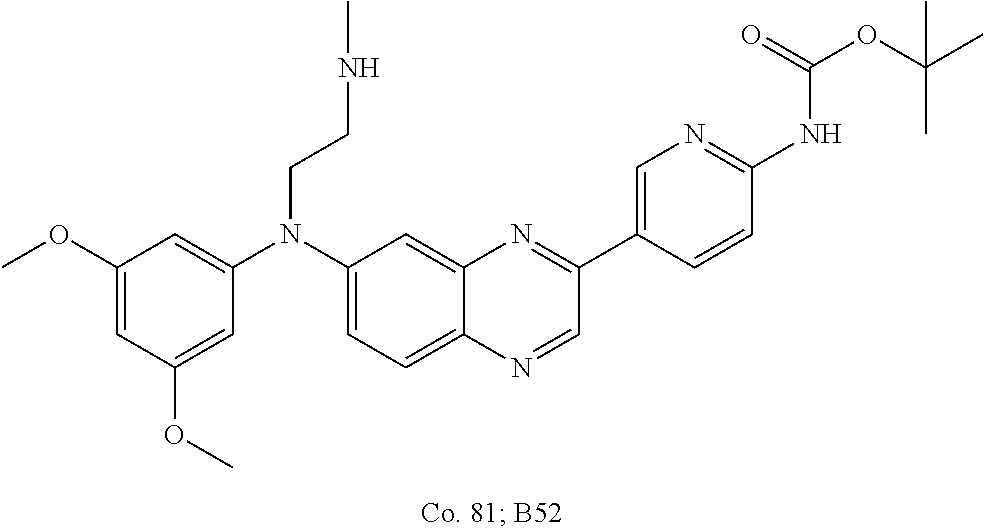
C1(OC)=CC(OC)=CC(N(C2=CC=C3C(=C2)N=C(C2=CN=C(NC(OC(C)(C)C)=O)C=C2)C=N3)CCNC)=C1
